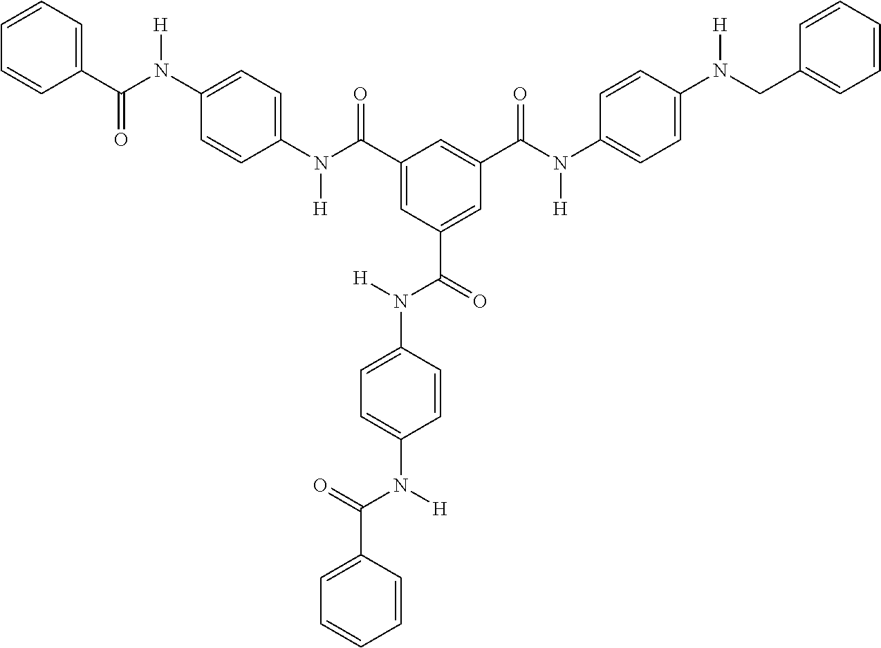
C1=CC=C(C(N(C2=CC=C(N(C(C3=CC(C(N([H])C4=CC=C(N([H])C(=O)C5=CC=CC=C5)C=C4)=O)=CC(C(N(C4=CC=C(N(CC5=CC=CC=C5)[H])C=C4)[H])=O)=C3)=O)[H])C=C2)[H])=O)C=C1
